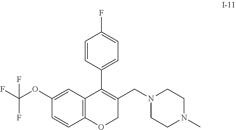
C12=C(C=C(OC(F)(F)F)C=C1)C(C1=CC=C(F)C=C1)=C(CN1CCN(C)CC1)CO2
